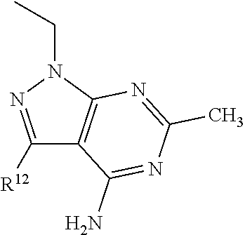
C1([R12])=NN(CC)C2=C1C(N)=NC(C)=N2
